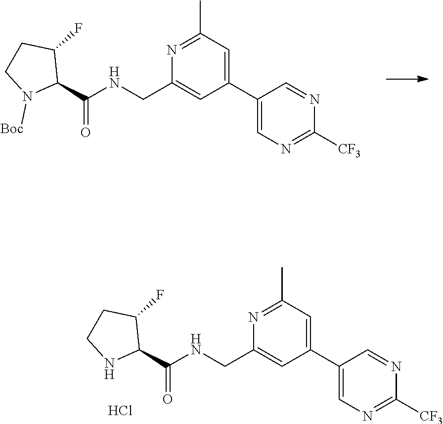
C1(C2=CC(C)=NC(CNC(C3C(F)CCN3[Boc])=O)=C2)=CN=C([CF3])N=C1.C1(C2=CC(C)=NC(CNC(C3C(F)CCN3)=O)=C2)=CN=C([CF3])N=C1.Cl
